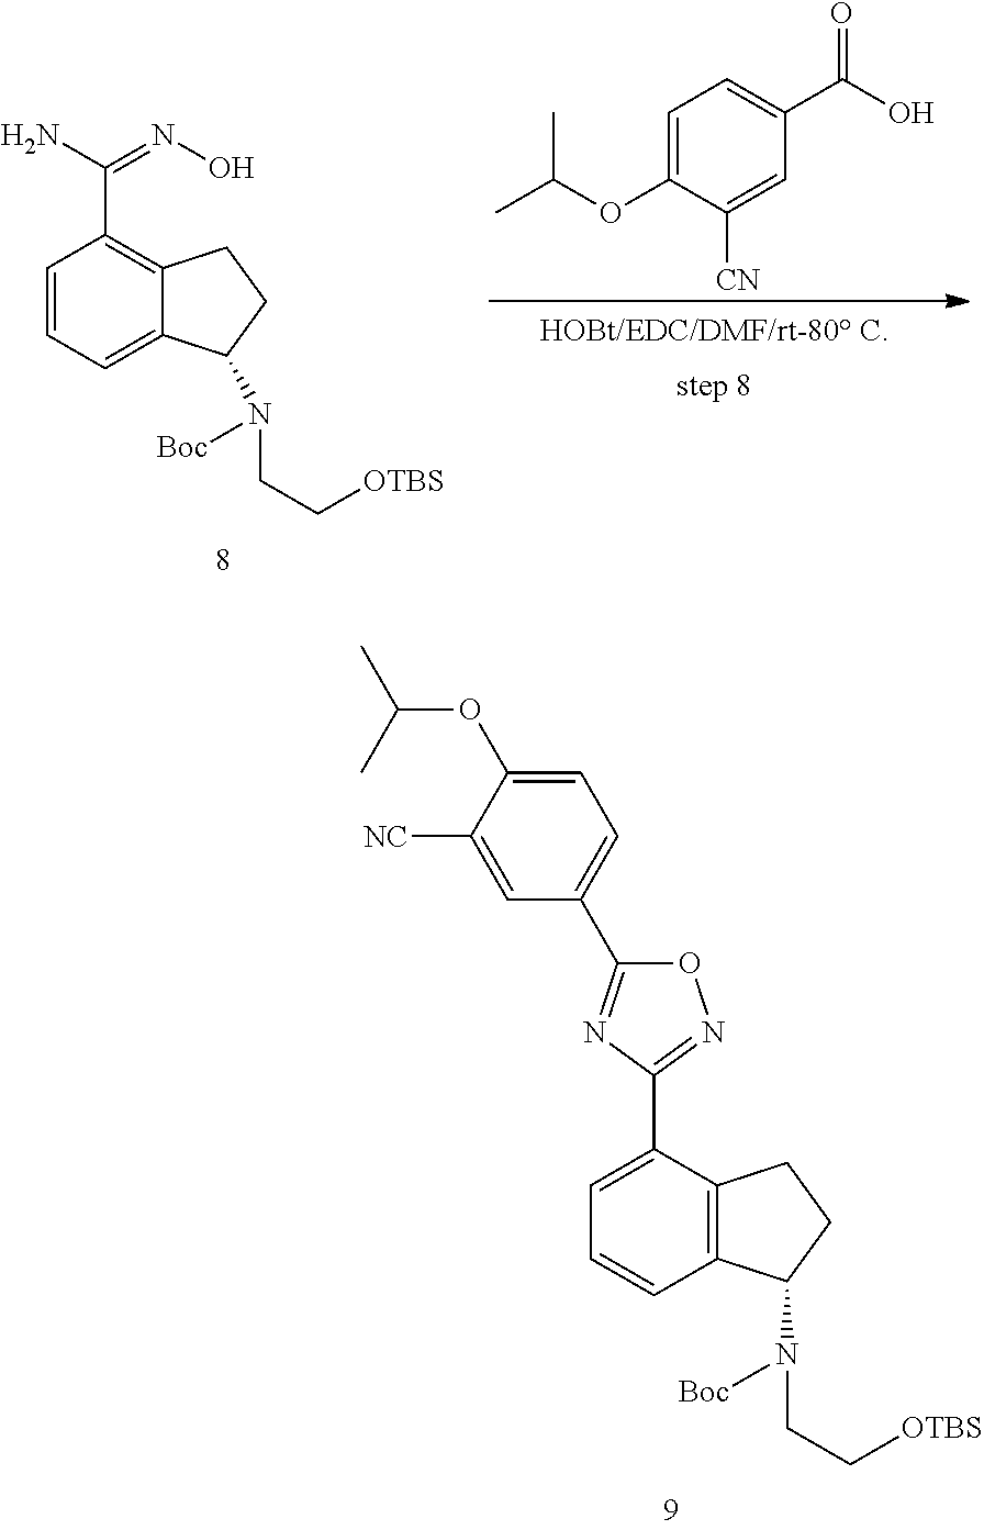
C1=C(C2=NOC(C3=CC=C(OC(C)C)C([NC])=C3)=N2)C2=C(C=C1)C(N([Boc])CC[OTBS])CC2.C1=CC=C2C(=C1C(N)=NO)CCC2N([Boc])CC[OTBS].C1=C(OC(C)C)C([CN])=CC(C(O)=O)=C1
